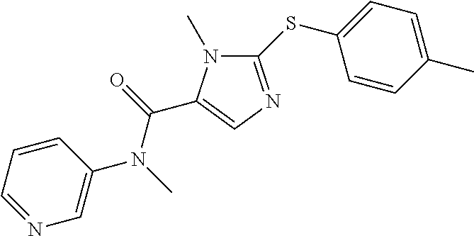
C1(SC2=CC=C(C)C=C2)=NC=C(C(=O)N(C)C2=CN=CC=C2)N1C
